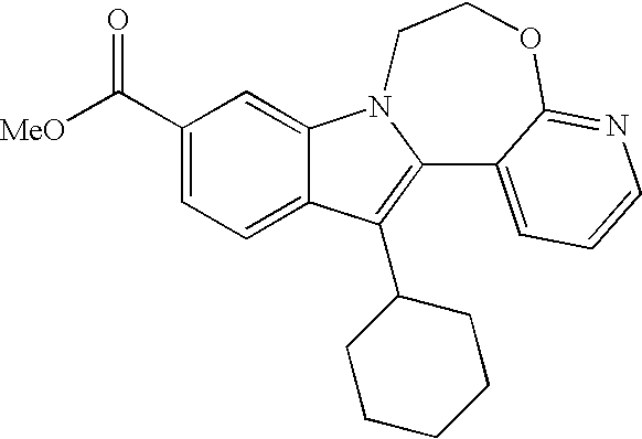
C12=CC=C(C([MeO])=O)C=C1N1C(=C2C2CCCCC2)C2=CC=CN=C2OCC1
